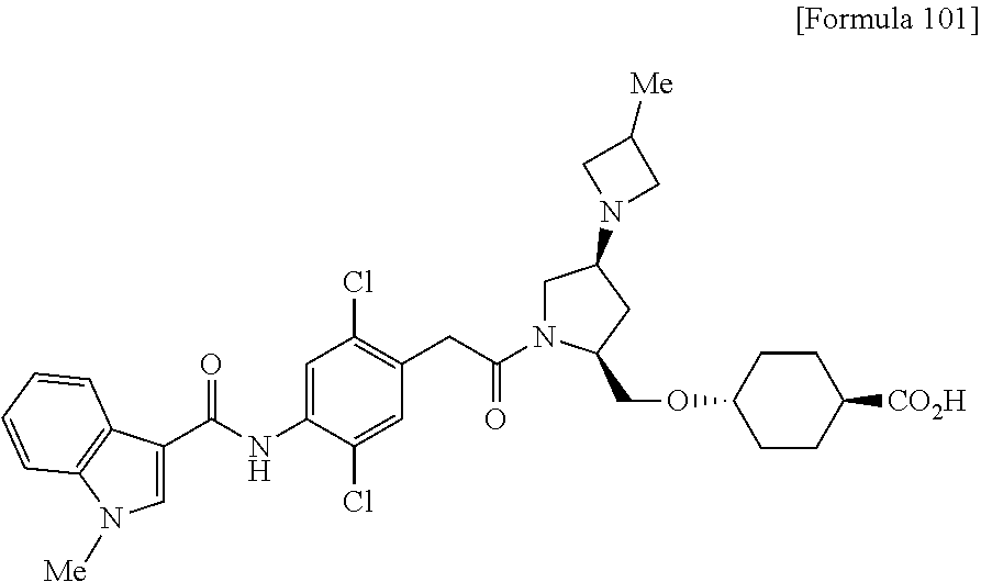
C1=C(Cl)C(NC(C2=CN([Me])C3=C2C=CC=C3)=O)=CC(Cl)=C1CC(N1CC(N2CC([Me])C2)CC1COC1CCC([CO2H])CC1)=O
